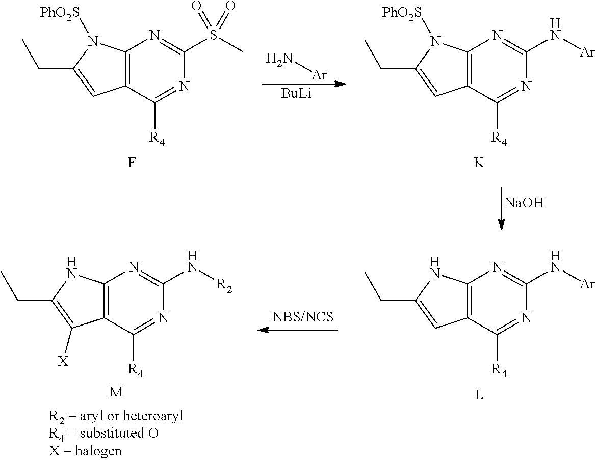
C12=C(C([R4])=NC(S(C)(=O)=O)=N1)C=C(CC)N2[PhO2S].F.N[Ar].[BuLi].C12=C(C([R4])=NC(N[Ar])=N1)C=C(CC)N2[PhO2S].[K].[NaOH].C12=C(C([R4])=NC(N[Ar])=N1)C=C(CC)N2.[L].C12=C(C([R4])=NC(N[R2])=N1)C([X])=C(CC)N2.[M]
